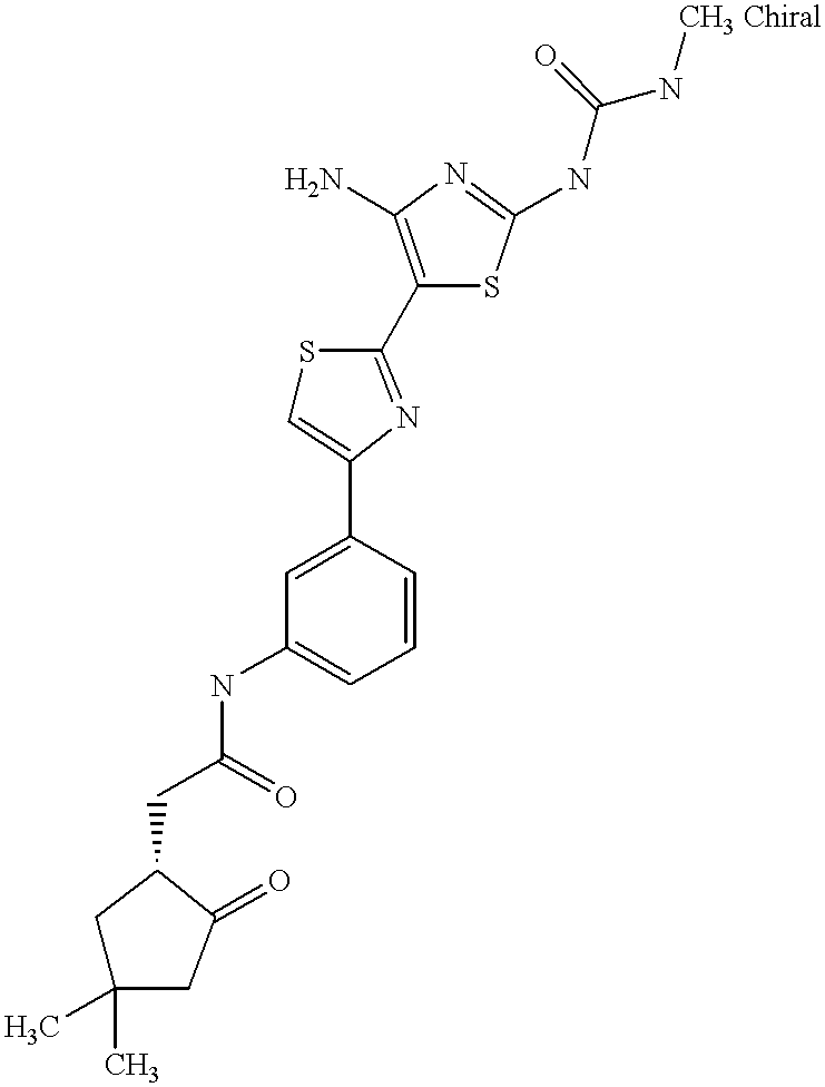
C(C(=O)NC1=CC=CC(C2=CSC(C3=C(N)N=C(NC(N[CH3 Chiral])=O)S3)=N2)=C1)C1CC(C)(C)CC1=O
